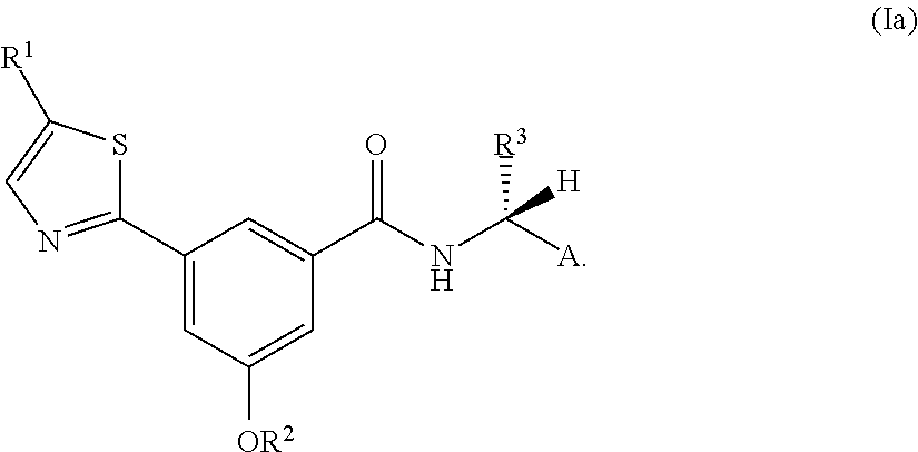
C1(C2=CC([OR2])=CC(C(NC([A])([R3])[H])=O)=C2)=NC=C([R1])S1
